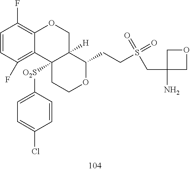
C1=CC(F)=C2C(=C1F)OCC1([H])C2([O2S]C2=CC=C(Cl)C=C2)CCOC1CCS(CC1(N)COC1)(=O)=O
